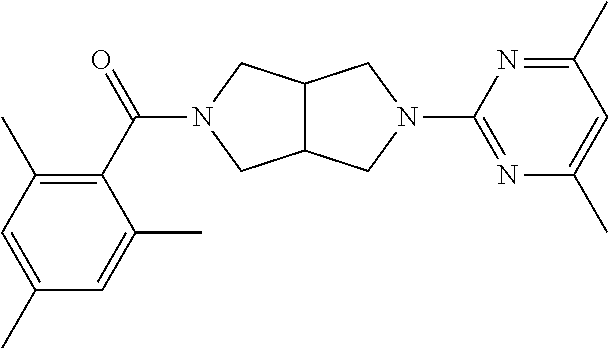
C12C(CN(C3=NC(C)=CC(C)=N3)C1)CN(C(C1=C(C)C=C(C)C=C1C)=O)C2
